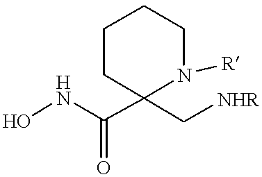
ONC(C1(C[NHR])N([R])CCCC1)=O
